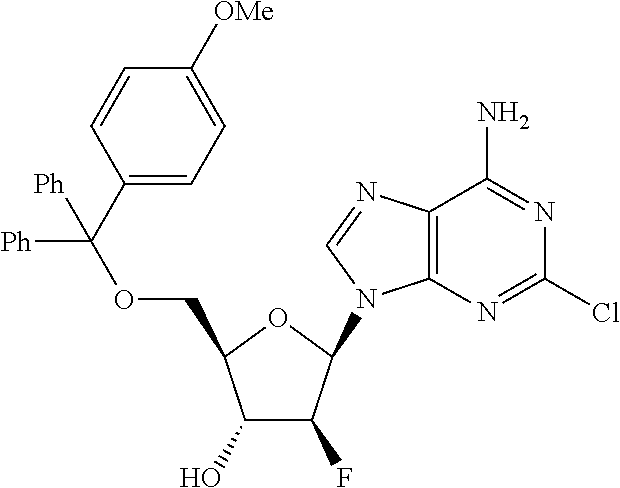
C1(O)C(F)C(N2C3=C(C(N)=NC(Cl)=N3)N=C2)OC1COC([Ph])(C1=CC=C([OMe])C=C1)[Ph]
